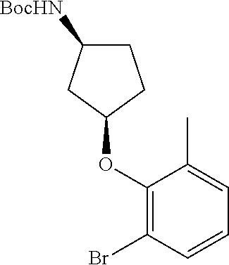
C1(OC2CCC([BocHN])C2)=C(Br)C=CC=C1C
